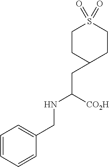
C1CC(CC([CO2H])NCC2=CC=CC=C2)CCS1(=O)=O
